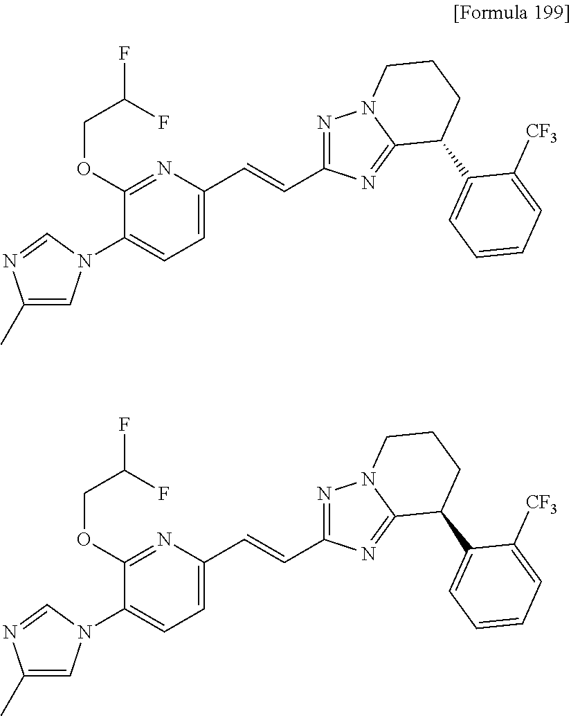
C1=C(C=CC2=NN3C(=N2)C(C2=CC=CC=C2[CF3])CCC3)N=C(OCC(F)F)C(N2C=C(C)N=C2)=C1.C1=C(C=CC2=NN3C(=N2)C(C2=CC=CC=C2[CF3])CCC3)N=C(OCC(F)F)C(N2C=C(C)N=C2)=C1
